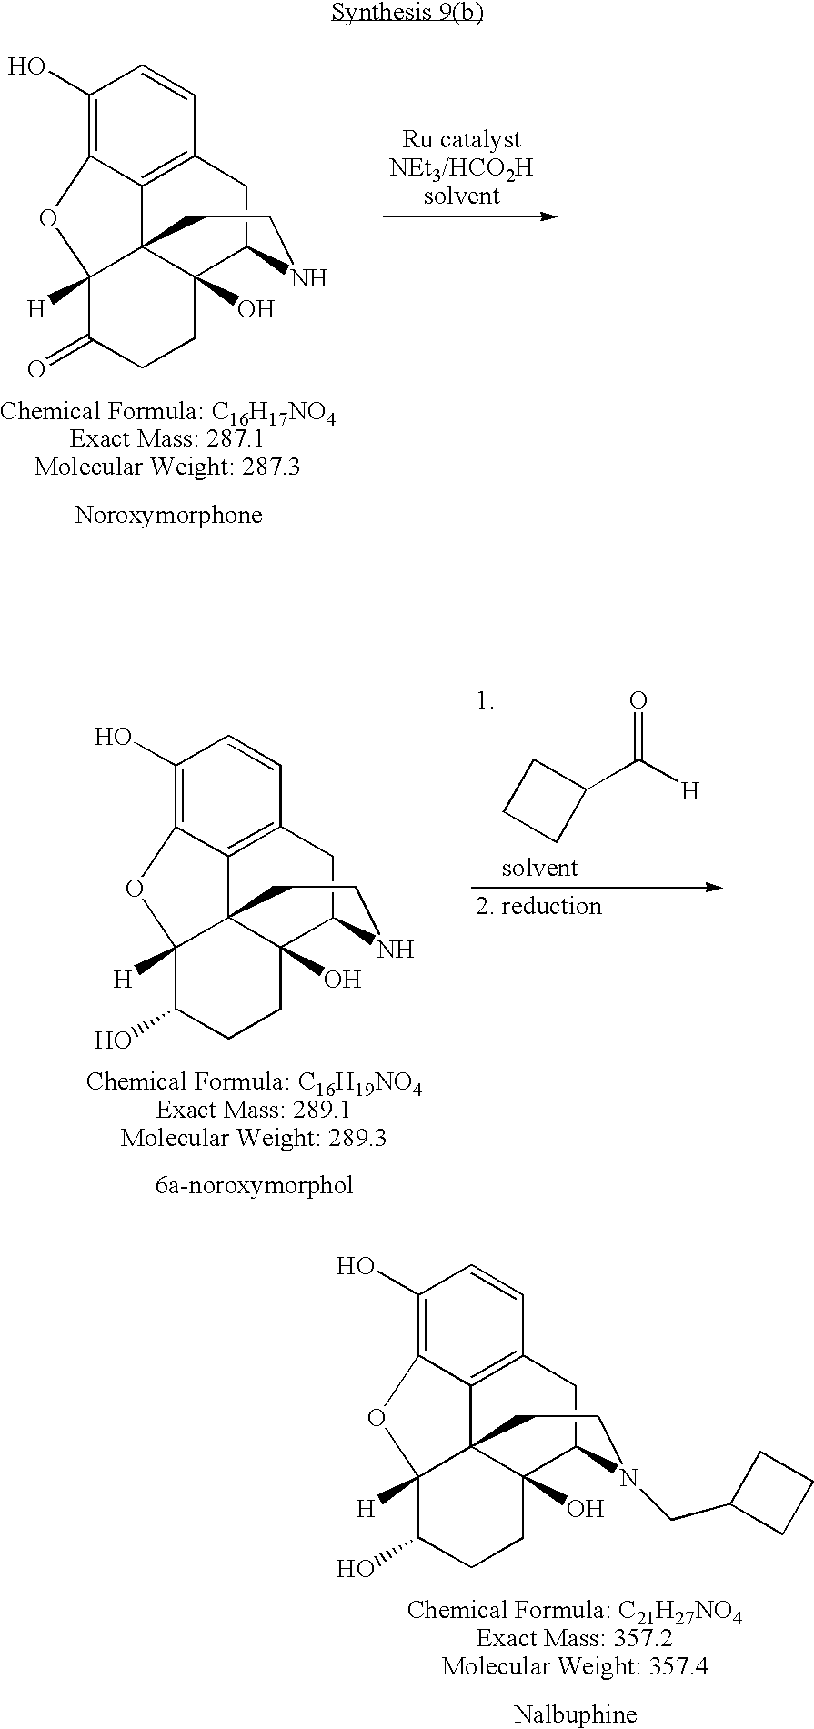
C1(O)=C2C3=C(C=C1)CC1C4(O)C3(C([H])(C(O)CC4)O2)CCN1CC1CCC1.C1(O)=C2C3=C(C=C1)CC1C4(O)C3(C([H])(C(=O)CC4)O2)CCN1.C1(O)=C2C3=C(C=C1)CC1C4(O)C3(C([H])(C(O)CC4)O2)CCN1.C1(C([H])=O)CCC1
